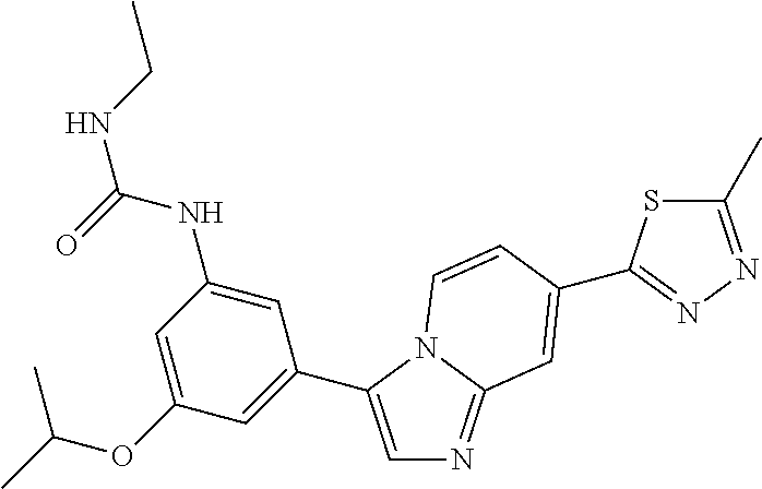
C1=C(OC(C)C)C=C(C2=CN=C3N2C=CC(C2=NN=C(C)S2)=C3)C=C1NC(=O)NCC
